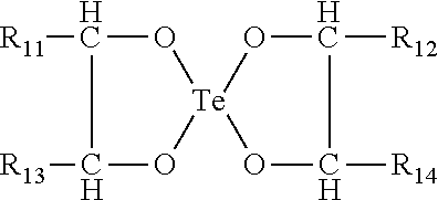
[R11]C1O[Te]2(OC1[R13])OC([R12])C([R14])O2
